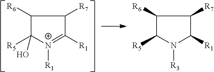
C1([R5])N([R3])C([R1])C([R7])C1[R6].C1([R6])C([R5])(O)[N+]([R1])=C([R1])C1[R7]
